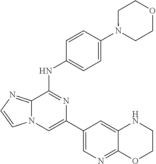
C1(C2=CN=C3C(=C2)NCCO3)=CN2C(=NC=C2)C(NC2=CC=C(N3CCOCC3)C=C2)=N1
